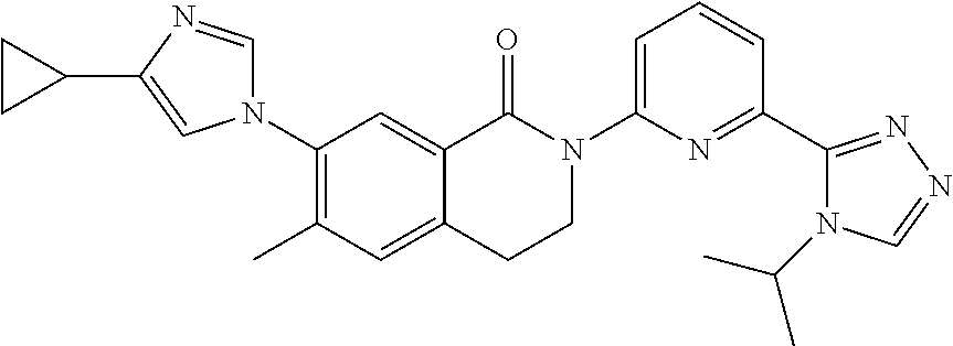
C12=CC(C)=C(N3C=NC(C4CC4)=C3)C=C1C(=O)N(C1=CC=CC(C3=NN=CN3C(C)C)=N1)CC2
